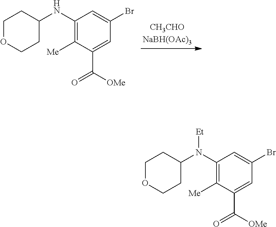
C1(NC2CCOCC2)=C([Me])C(C(=O)[OMe])=CC(Br)=C1.C1(N(C2CCOCC2)[Et])=C([Me])C(C(=O)[OMe])=CC(Br)=C1
